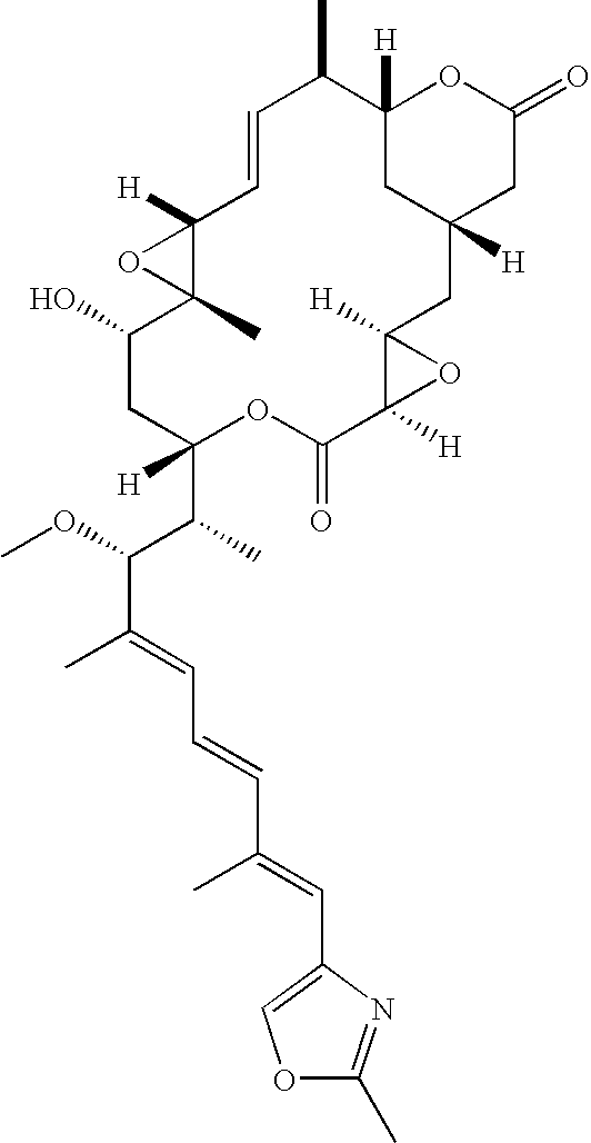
C12([H])CC([H])(CC(=O)O1)CC1([H])C([H])(C(=O)OC([H])(C(C(OC)C(=CC=CC(=CC3=COC(C)=N3)C)C)C)CC(O)C3(C)C([H])(C=CC2C)O3)O1
